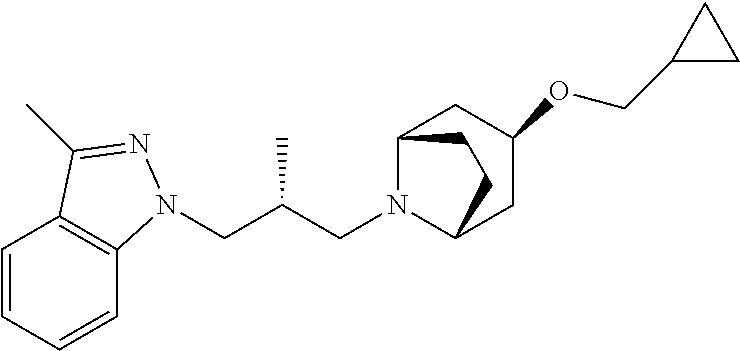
C(C(CN1C2CC(OCC3CC3)CC1CC2)C)N1C2=C(C=CC=C2)C(C)=N1
